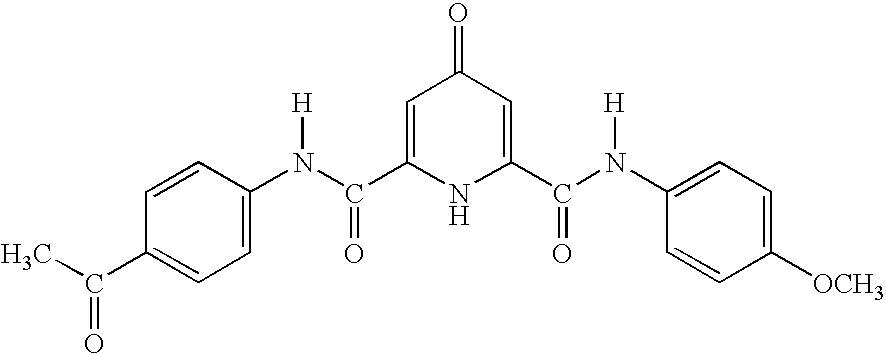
C1=C(C(N(C2=CC=C(C(C)=O)C=C2)[H])=O)NC(C(N(C2=CC=C([OCH3])C=C2)[H])=O)=CC1=O
